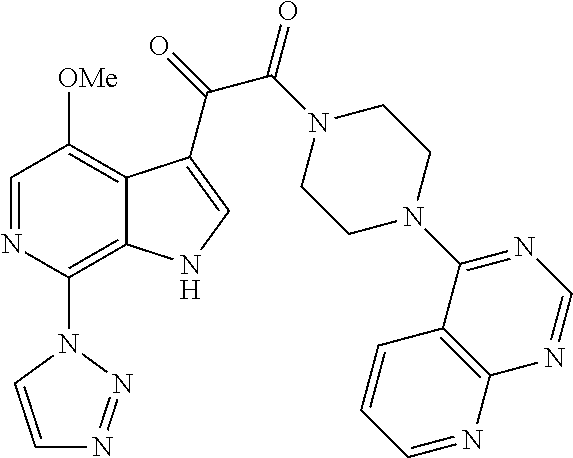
C1=NC(N2C=CN=N2)=C2C(=C1[OMe])C(C(C(=O)N1CCN(C3=NC=NC4=C3C=CC=N4)CC1)=O)=CN2
